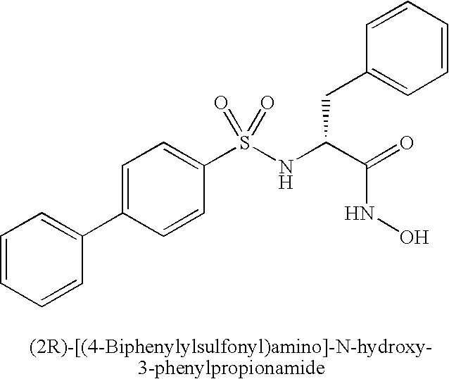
C1=CC=CC(C2=CC=C(S(NC(C(=O)NO)CC3=CC=CC=C3)(=O)=O)C=C2)=C1
